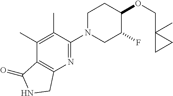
C(C1(C)CC1)OC1C(F)CN(C2=NC3=C(C(C)=C2C)C(=O)NC3)CC1
